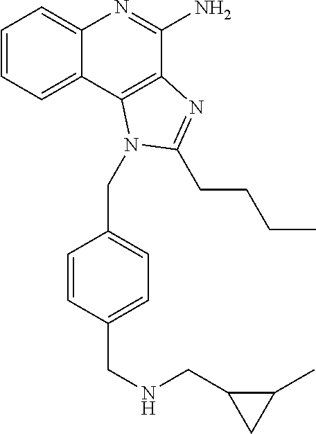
C1=CC=C2C(=C1)N=C(N)C1=C2N(CC2=CC=C(CNCC3CC3C)C=C2)C(CCCC)=N1
